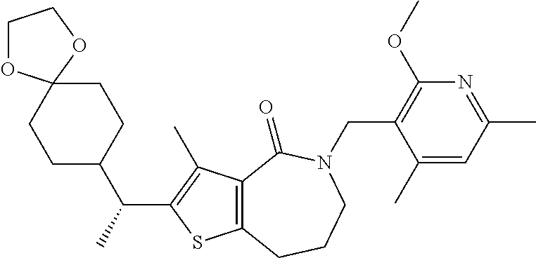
C1C(C(C2=C(C)C3=C(S2)CCCN(CC2=C(OC)N=C(C)C=C2C)C3=O)C)CCC2(C1)OCCO2
